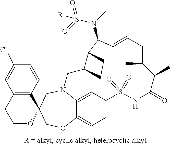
N12C3=CC(=CC=C3OCC3(C4=C(C=C(Cl)C=C4)CCO3)C1)S(=O)(=O)NC(=O)C(C)C(C)CC=CC(N(S(=O)(=O)[R])C)C1C(C2)CC1
